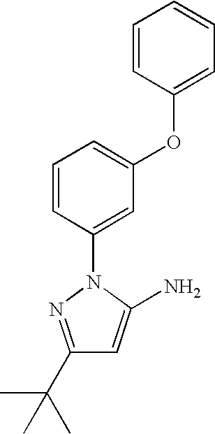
C1=CC=C(OC2=CC=CC=C2)C=C1N1C(N)=CC(C(C)(C)C)=N1
